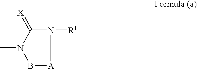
B1[A]N([R1])C(=[X])N1C
